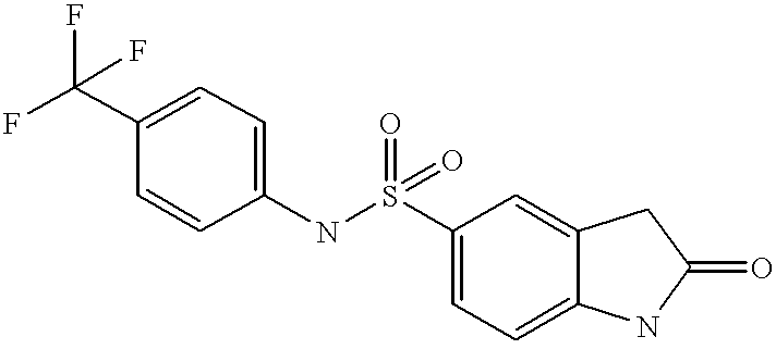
C1=C(S(NC2=CC=C(C(F)(F)F)C=C2)(=O)=O)C=C2C(=C1)NC(=O)C2
